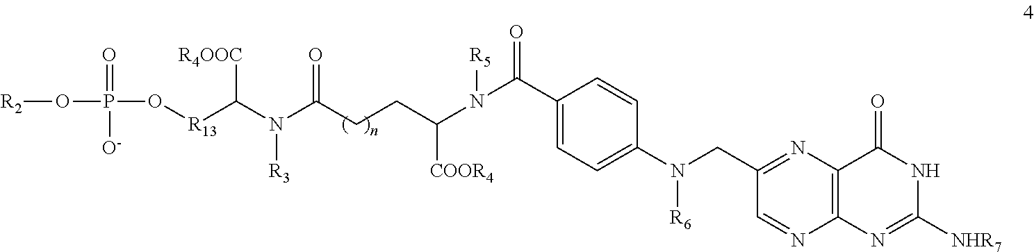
N([R3])(C(CCC(N([R5])C(C1=CC=C(N(CC2=NC3=C(N=C2)N=C([NHR7])NC3=O)[R6])C=C1)=O)[COOR4])=O)C([R13]OP(=O)([O-])O[R2])[R4OOC]
